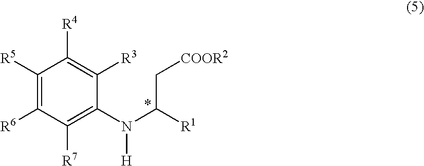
C1([R5])=C([R6])C([R7])=C(N(C(C[COOR2])[R1])[H])C([R3])=C1[R4]
